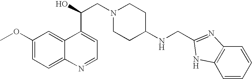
C1(OC)=CC=C2C(=C1)C(C(O)CN1CCC(NCC3=NC4=C(C=CC=C4)N3)CC1)=CC=N2
